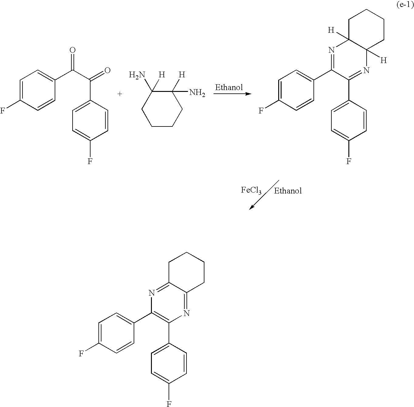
C1=C(F)C=CC(C(C(=O)C2=CC=C(F)C=C2)=O)=C1.C1(N)([H])CCCCC1(N)[H].C1=C(F)C=CC(C2=NC3([H])C([H])(N=C2C2=CC=C(F)C=C2)CCCC3)=C1.[FeCl3].C1=C(F)C=CC(C2=C(C3=CC=C(F)C=C3)N=C3C(=N2)CCCC3)=C1
